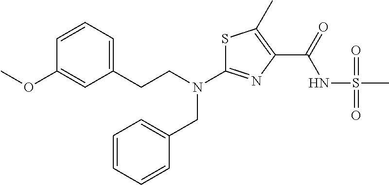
C(N(C1=NC(C(NS(C)(=O)=O)=O)=C(C)S1)CC1=CC=CC=C1)CC1=CC=CC(OC)=C1
